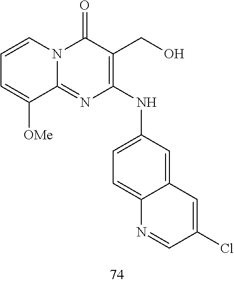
C1=CC=C([OMe])C2=NC(NC3=CC=C4C(=C3)C=C(Cl)C=N4)=C(CO)C(=O)N12
